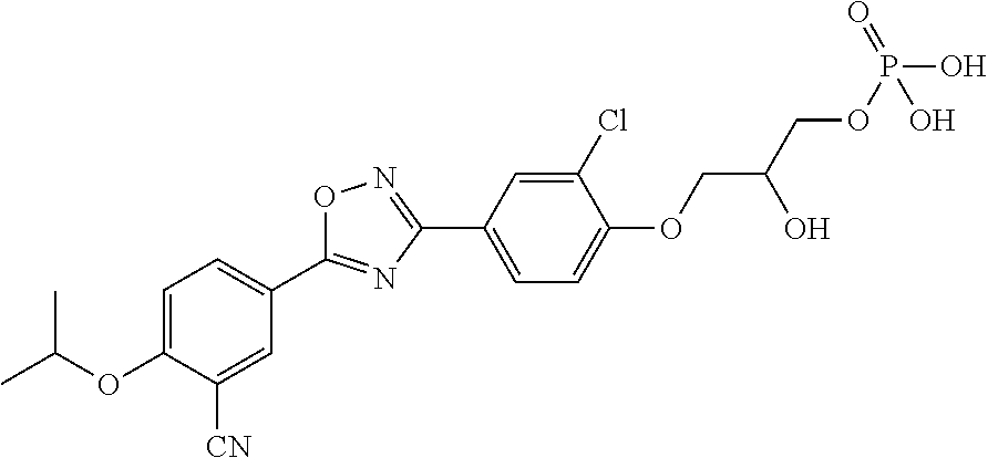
C1=C(OC(C)C)C([CN])=CC(C2=NC(C3=CC=C(OCC(COP(O)(=O)O)O)C(Cl)=C3)=NO2)=C1
